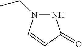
N1N(CC)C=CC1=O
